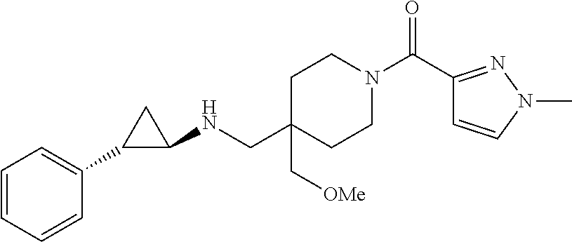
C1(C(N2CCC(CNC3CC3C3=CC=CC=C3)(C[OMe])CC2)=O)=NN(C)C=C1
